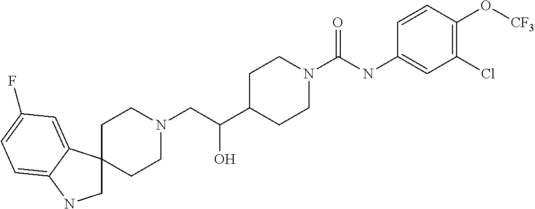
C1C2(C3=CC(F)=CC=C3N1)CCN(CC(C1CCN(C(NC3=CC(Cl)=C(O[CF3])C=C3)=O)CC1)O)CC2
